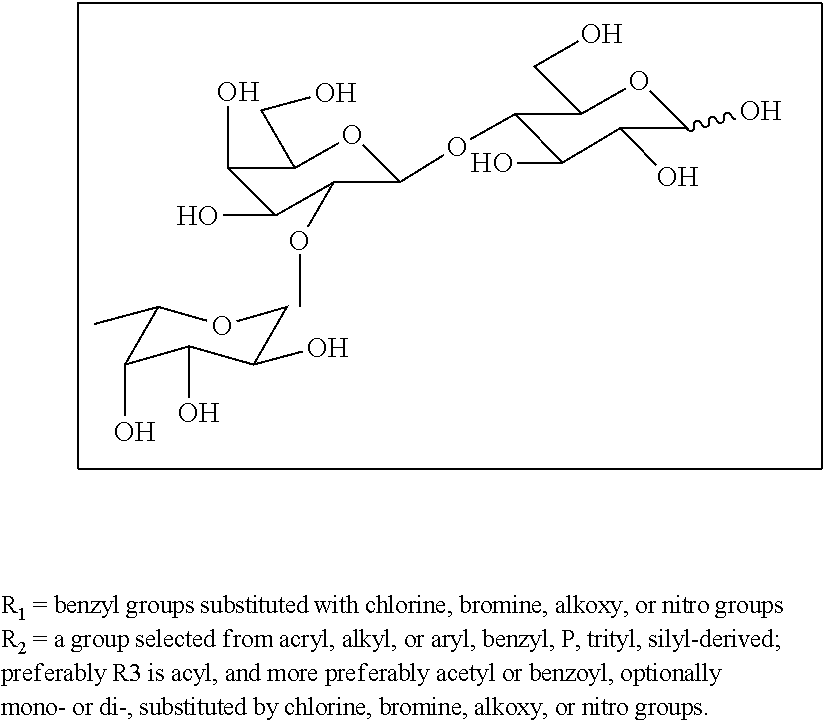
O(C1C(O)C(O)C(O)OC1CO)C1C(OC)C(O)C(O)C(CO)O1.C1(C)C(O)C(O)C(O)CO1
